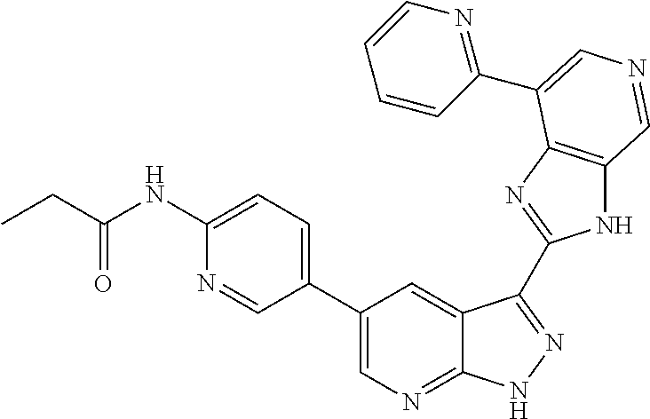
C1(C2=CN=C3C(=C2)C(C2=NC4=C(N2)C=NC=C4C2=NC=CC=C2)=NN3)=CC=C(NC(CC)=O)N=C1
